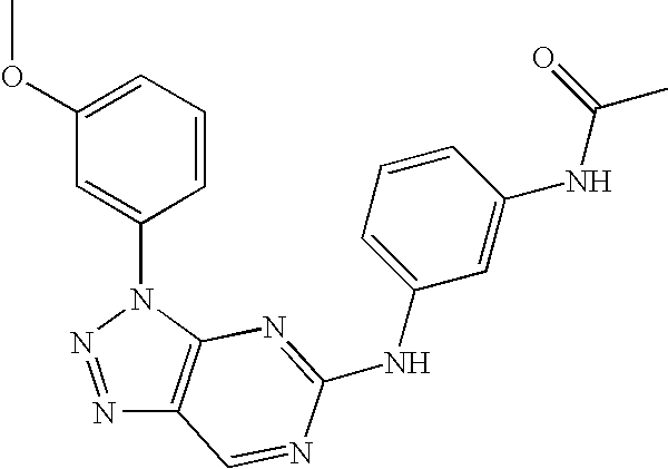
C1=CC=C(OC)C=C1N1N=NC2=C1N=C(NC1=CC=CC(NC(C)=O)=C1)N=C2
